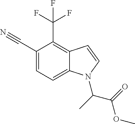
C1(C#N)=CC=C2C(=C1C(F)(F)F)C=CN2C(C)C(=O)OC
